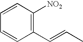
C1(C=CC)=C([NO2])C=CC=C1
